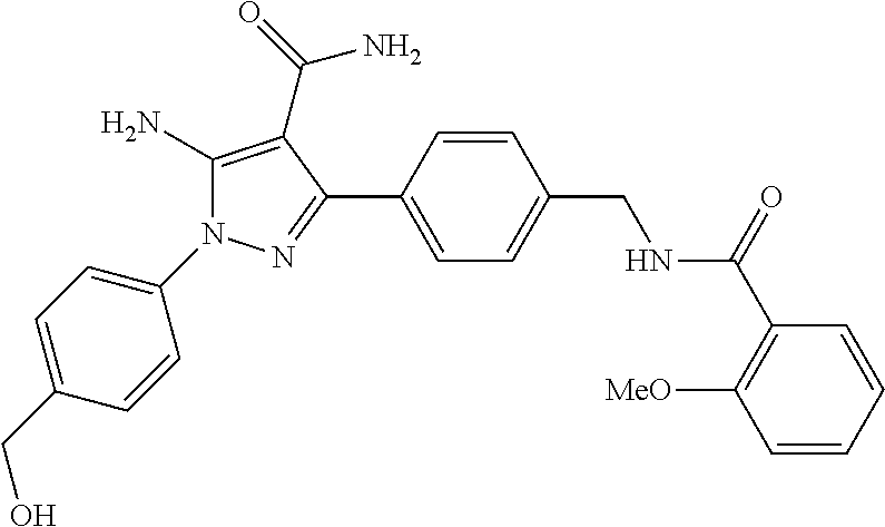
C1(N2C(N)=C(C(=O)N)C(C3=CC=C(CNC(C4=C([MeO])C=CC=C4)=O)C=C3)=N2)=CC=C(CO)C=C1
